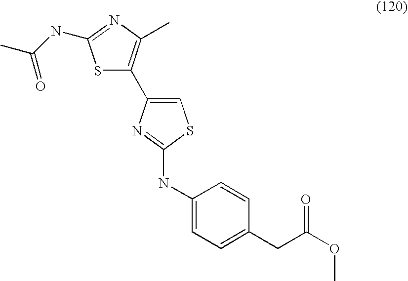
S1C(C2=CSC(NC3=CC=C(CC(OC)=O)C=C3)=N2)=C(C)N=C1NC(C)=O
